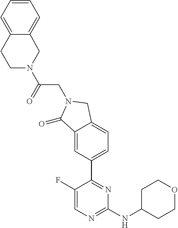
C1(F)=CN=C(NC2CCOCC2)N=C1C1=CC=C2C(=C1)C(=O)N(CC(N1CC3=CC=CC=C3CC1)=O)C2
